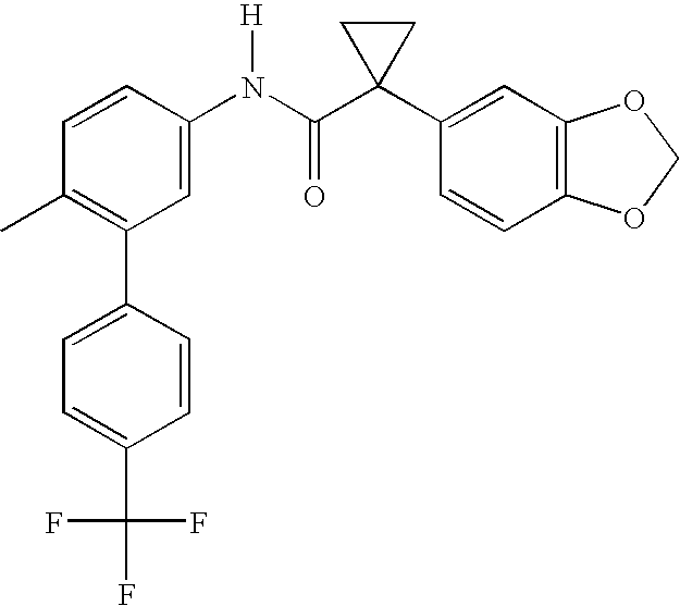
C1=C(N(C(C2(C3=CC4=C(C=C3)OCO4)CC2)=O)[H])C=CC(C)=C1C1=CC=C(C(F)(F)F)C=C1
